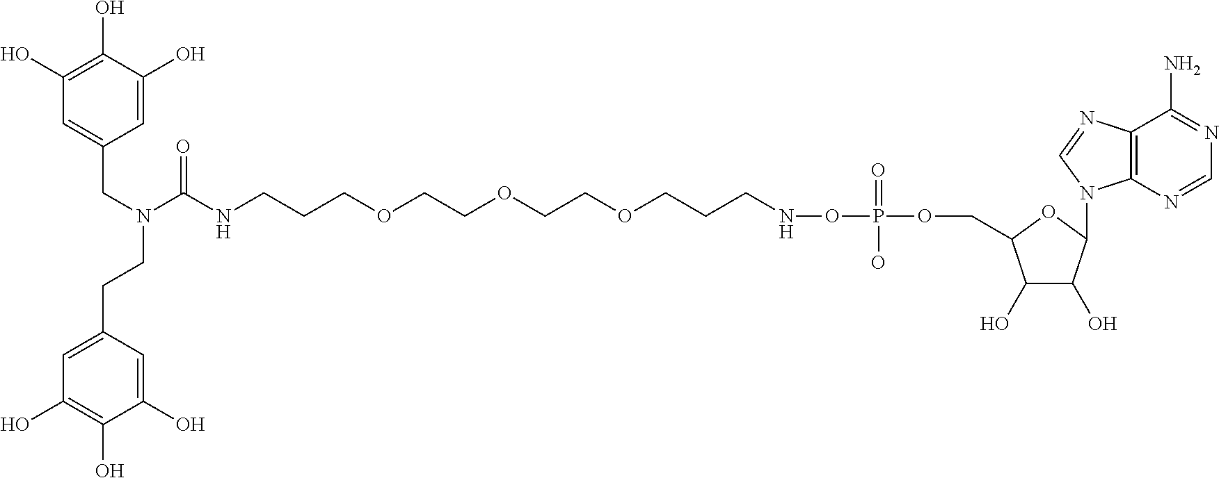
C1=C(O)C(O)=C(O)C=C1CN(CCC1=CC(O)=C(O)C(O)=C1)C(NCCCOCCOCCOCCCNOP(OCC1C(O)C(O)C(N2C3=C(C(N)=NC=N3)N=C2)O1)(=O)O)=O
